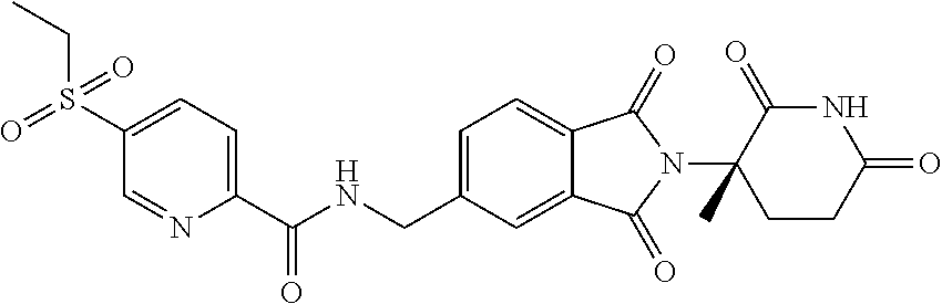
N1C(=O)C(N2C(=O)C3=CC=C(CNC(C4=CC=C(S(CC)(=O)=O)C=N4)=O)C=C3C2=O)(C)CCC1=O
